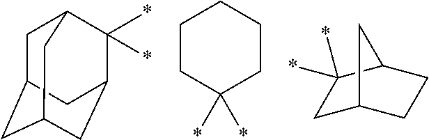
C1C2CC3CC(C(*)(*)C1C3)C2.C1CC(*)(*)CCC1.C1C2CCC(C1(*)*)C2
